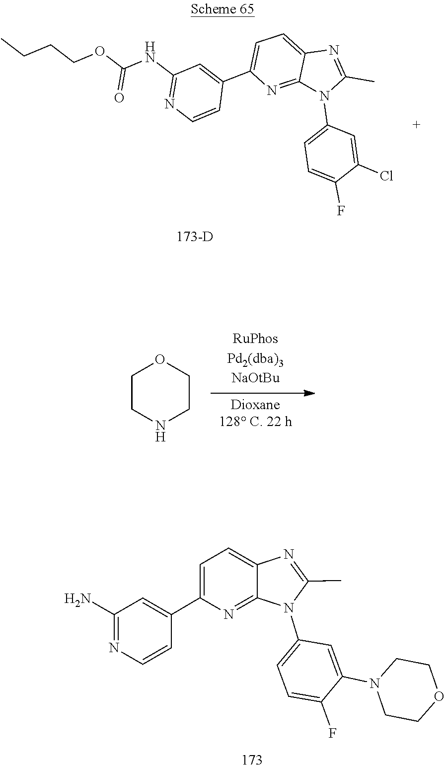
C1=C(Cl)C(F)=CC=C1N1C2=NC(C3=CC(NC(OCCCC)=O)=NC=C3)=CC=C2N=C1C.C1CNCCO1.C1CN(C2=CC(N3C(C)=NC4=CC=C(C5=CC(N)=NC=C5)N=C34)=CC=C2F)CCO1
